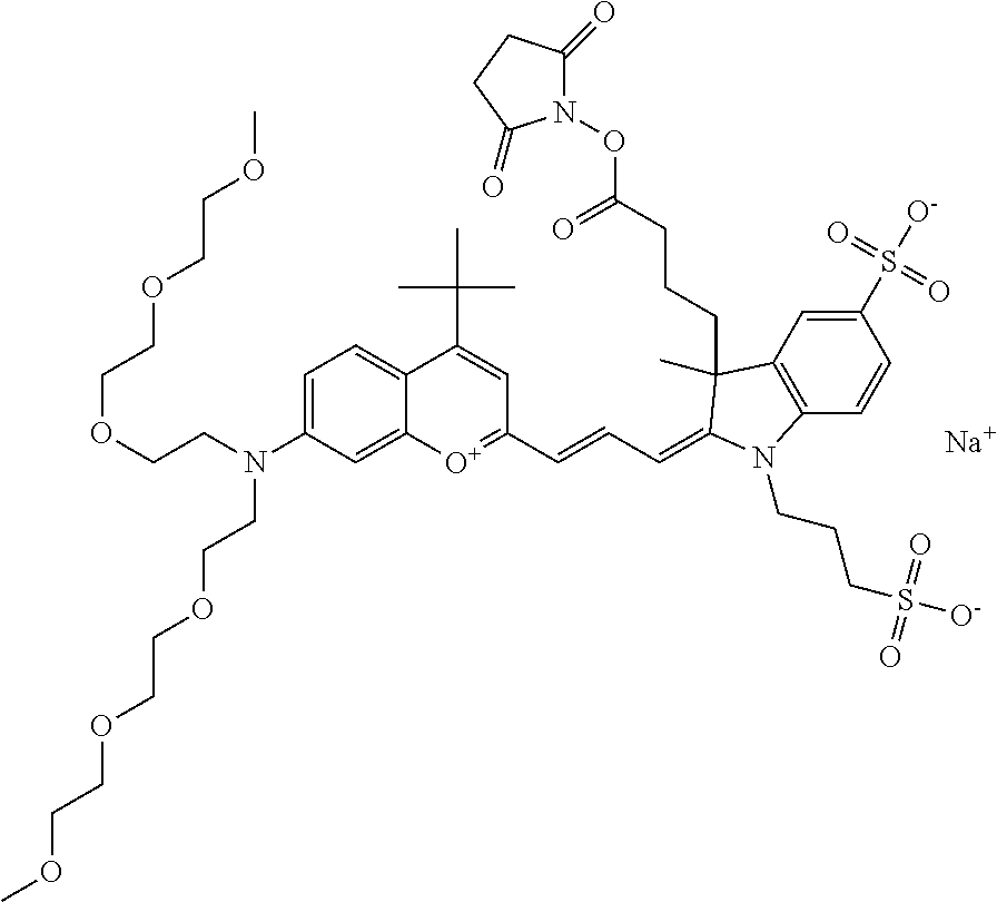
[Na].C1(S([O-])(=O)=O)=CC2=C(C=C1)N(CCCS(=O)(=O)[O-])C(=CC=CC1=[O+]C3=CC(N(CCOCCOCCOC)CCOCCOCCOC)=CC=C3C(C(C)(C)C)=C1)C2(C)CCCC(ON1C(=O)CCC1=O)=O
